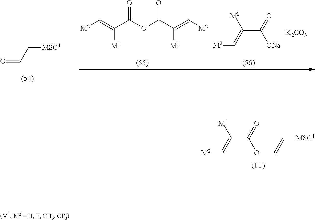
C(C(=O)OC=C[MSG1])(=C[M2])[M1].O=CC[MSG1].[M2]C=C(C(OC(C(=C[M2])[M1])=O)=O)[M1].C(C(=O)[ONa])(=C[M2])[M1].[K2CO3]
